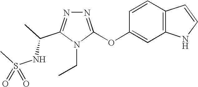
N1=C(OC2=CC3=C(C=C2)C=CN3)N(CC)C(C(NS(=O)(C)=O)C)=N1
